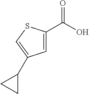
C1=C(C(O)=O)SC=C1C1CC1
